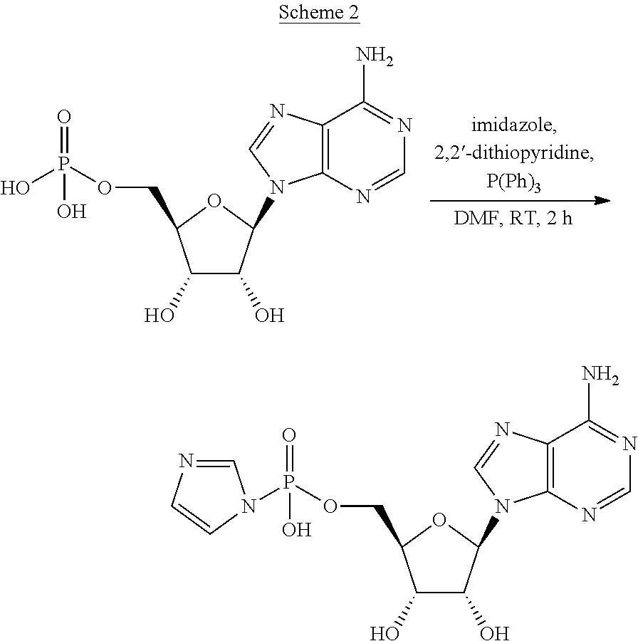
C1(O)C(O)C(N2C3=C(C(N)=NC=N3)N=C2)OC1COP(O)(=O)O.C1(O)C(O)C(N2C3=C(C(N)=NC=N3)N=C2)OC1COP(=O)(O)N1C=NC=C1
